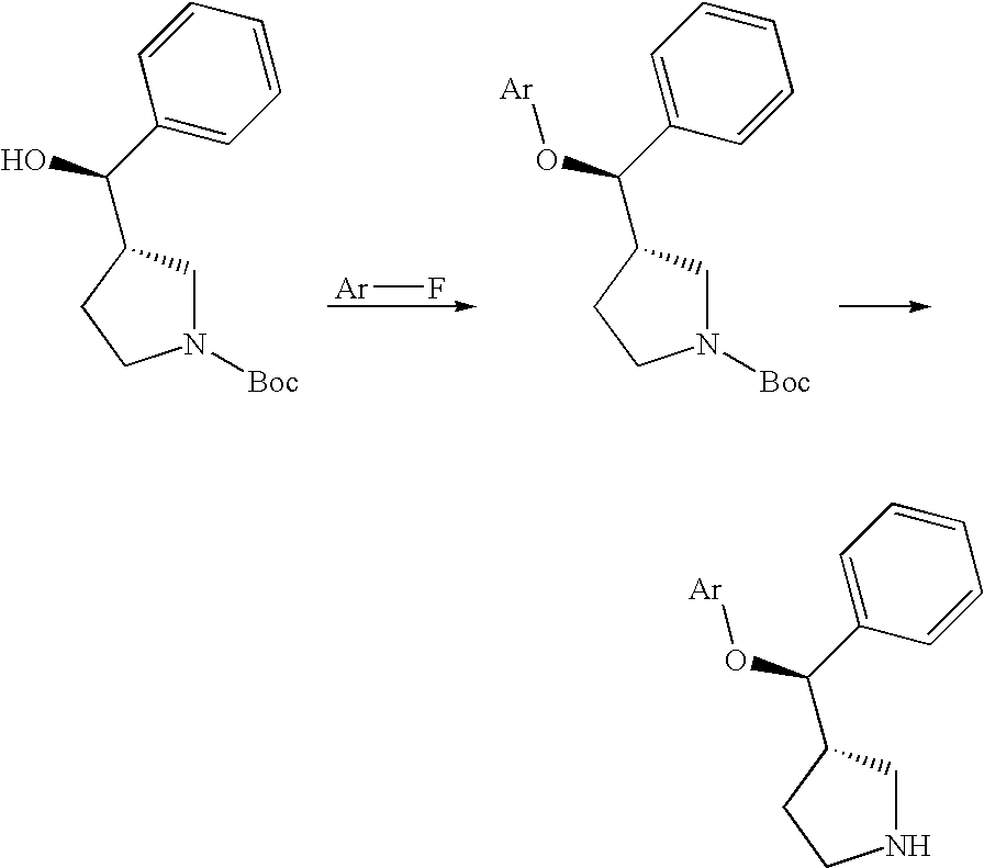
N1([Boc])CC(C(C2=CC=CC=C2)O)CC1.[Ar]F.N1([Boc])CC(C(C2=CC=CC=C2)O[Ar])CC1.N1CC(C(C2=CC=CC=C2)O[Ar])CC1
